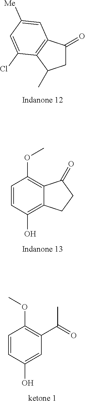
C1=CC(O)=CC(C(=O)C)=C1OC.C1=CC(O)=C2C(=C1OC)C(=O)CC2.C1C(=O)C2=C(C1C)C(Cl)=CC([Me])=C2
